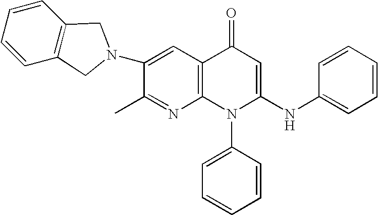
C1(C)=NC2=C(C=C1N1CC3=C(C=CC=C3)C1)C(=O)C=C(NC1=CC=CC=C1)N2C1=CC=CC=C1
